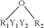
O([R1Y1Y2])[R2]
